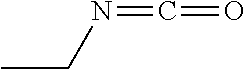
N(=C=O)CC
